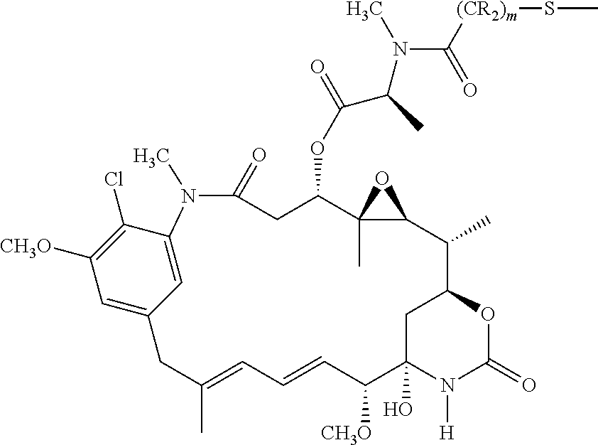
C1C2(O)N([H])C(=O)OC1C(C)C1OC1(C)C(OC(=O)C(C)N(C)C([(CR2)m]SC)=O)CC(=O)N(C)C1=CC(=CC([CH3O])=C1Cl)CC(C)=CC=CC2[CH3O]
